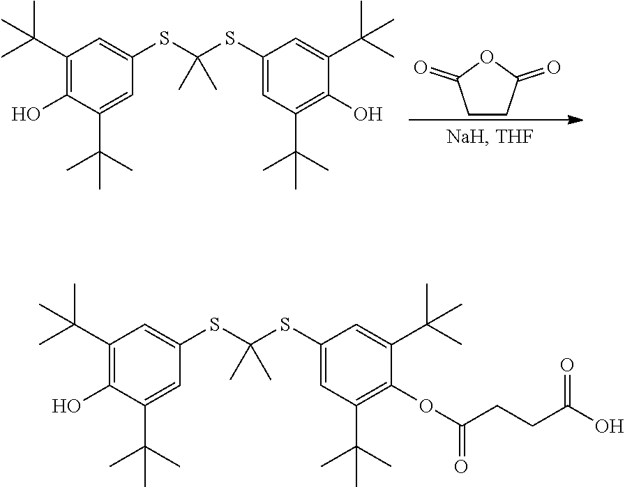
C1(C(C)(C)C)=C(O)C(C(C)(C)C)=CC(SC(SC2=CC(C(C)(C)C)=C(OC(=O)CCC(O)=O)C(C(C)(C)C)=C2)(C)C)=C1.C1(C(C)(C)C)=C(O)C(C(C)(C)C)=CC(SC(SC2=CC(C(C)(C)C)=C(O)C(C(C)(C)C)=C2)(C)C)=C1.C1CC(=O)OC1=O
